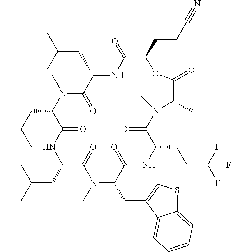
C(C1C(=O)NC(CC(C)C)C(=O)N(C)C(CC(C)C)C(=O)NC(CC(C)C)C(=O)N(C)C(CC2=CSC3=CC=CC=C32)C(=O)NC(CCC(F)(F)F)C(=O)N(C)C(C)C(=O)O1)CC#N
